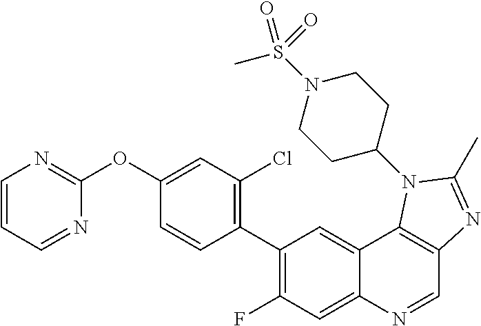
C1=CC=NC(OC2=CC(Cl)=C(C3=C(F)C=C4C(=C3)C3=C(C=N4)N=C(C)N3C3CCN(S(C)(=O)=O)CC3)C=C2)=N1
